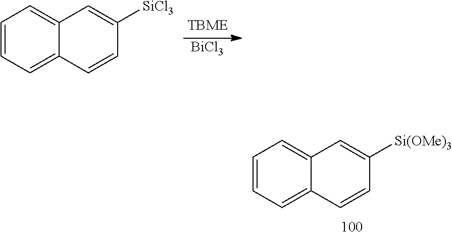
C12=CC=CC=C1C=CC([SiCl3])=C2.[BiCl3].C12=CC=CC=C1C=CC([Si(OMe)3])=C2
